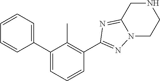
C1=CC=C(C2=CC=CC(C3=NN4C(=N3)CNCC4)=C2C)C=C1
